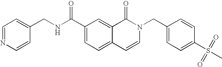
C1=NC=CC(CNC(C2=CC=C3C(=C2)C(=O)N(CC2=CC=C(S(C)(=O)=O)C=C2)C=C3)=O)=C1
